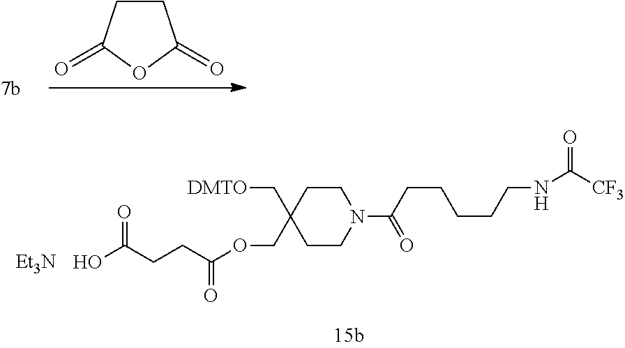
C1CC(=O)OC1=O.C1CC(COC(CCC(O)=O)=O)(C[DMTO])CCN1C(CCCCCNC([CF3])=O)=O.[Et3N]
